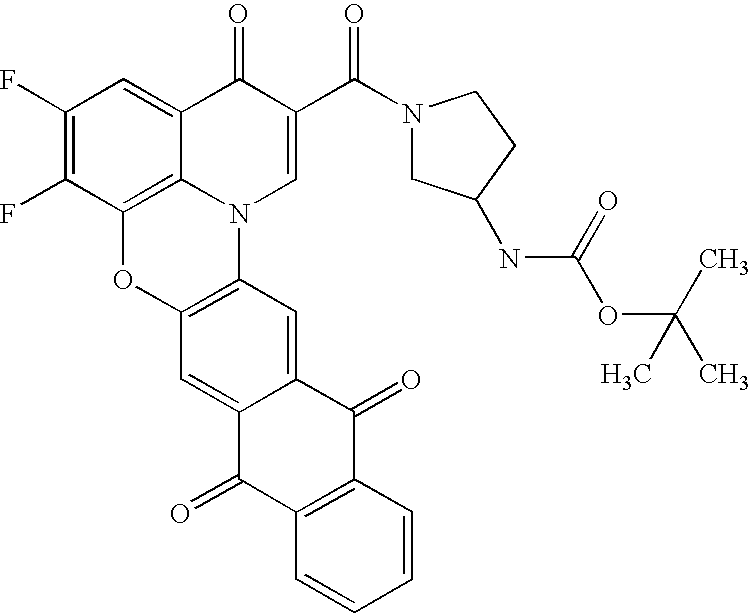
C1(F)=C(F)C2=C3C(=C1)C(=O)C(C(N1CC(NC(OC(C)(C)C)=O)CC1)=O)=CN3C1=C(O2)C=C2C(=C1)C(=O)C1=C(C2=O)C=CC=C1
